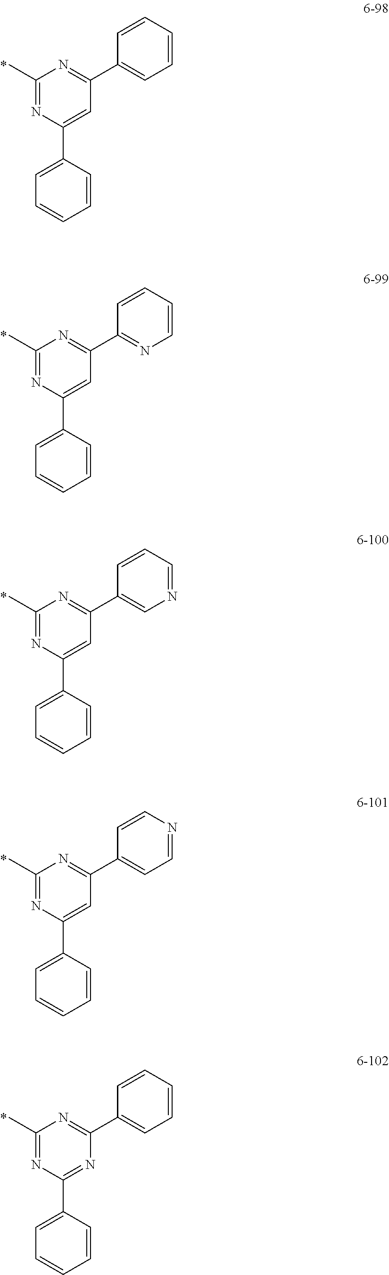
C1(C)=NC(C2=CC=CC=C2)=CC(C2=CC=CC=C2)=N1.C1(C)=NC(C2=CC=CC=C2)=CC(C2=NC=CC=C2)=N1.C1(C)=NC(C2=CC=CC=C2)=CC(C2=CN=CC=C2)=N1.C1(C)=NC(C2=CC=CC=C2)=CC(C2=CC=NC=C2)=N1.C1(C)=NC(C2=CC=CC=C2)=NC(C2=CC=CC=C2)=N1
